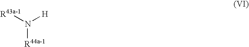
N([R44a-1])([H])[R43a-1]
